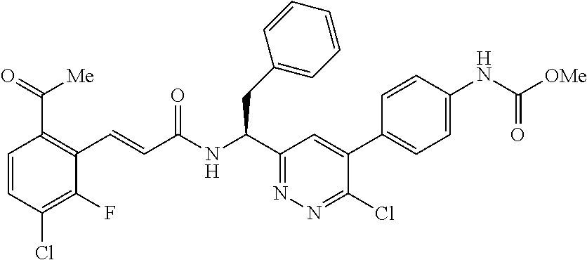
C1=CC(Cl)=C(F)C(C=CC(NC(C2=NN=C(Cl)C(C3=CC=C(NC(=O)[OMe])C=C3)=C2)CC2=CC=CC=C2)=O)=C1C(=O)[Me]
